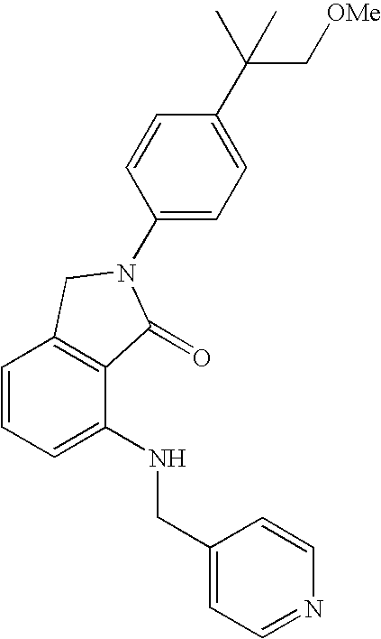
C1=CC=C(NCC2=CC=NC=C2)C2=C1CN(C1=CC=C(C(C)(C[OMe])C)C=C1)C2=O
